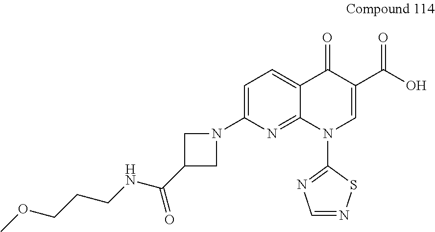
C1=C(N2CC(C(NCCCOC)=O)C2)N=C2C(=C1)C(=O)C(C(O)=O)=CN2C1=NC=NS1
